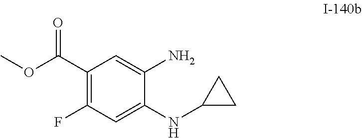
O(C)C(C1=C(F)C=C(NC2CC2)C(N)=C1)=O
